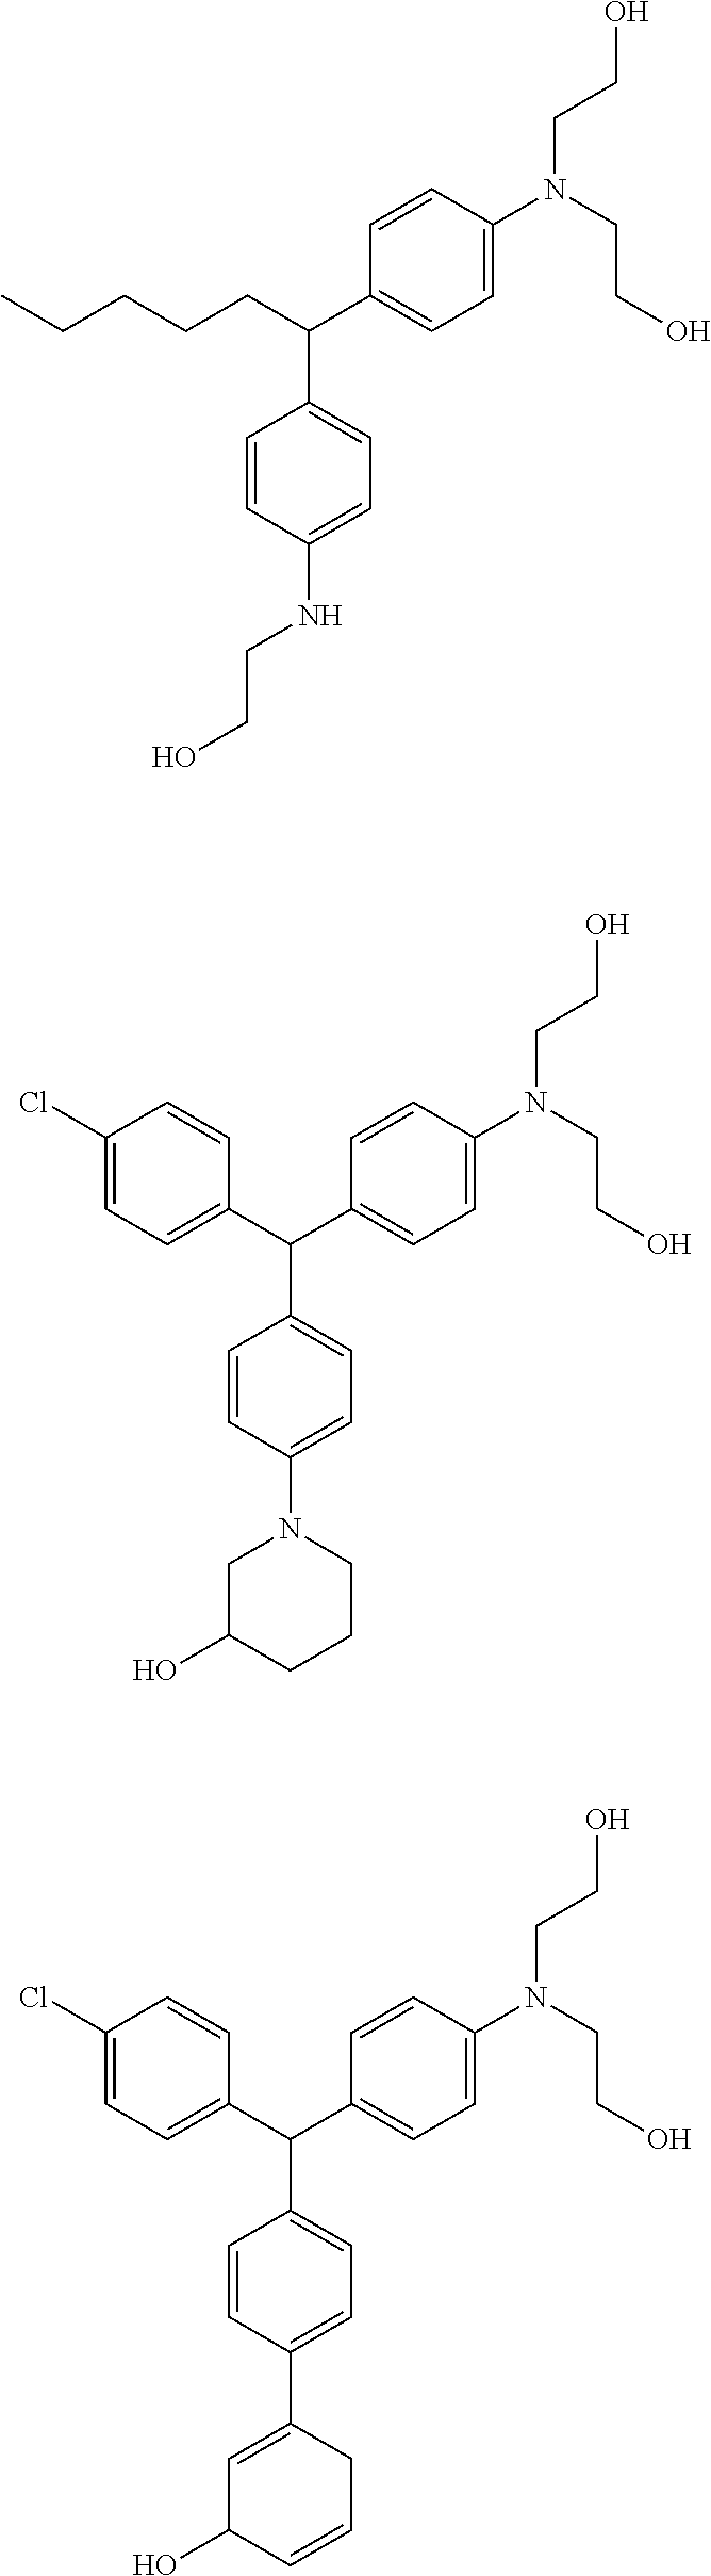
C(C1=CC=C(N(CCO)CCO)C=C1)(C1=CC=C(NCCO)C=C1)CCCCC.C1(Cl)=CC=C(C(C2=CC=C(N(CCO)CCO)C=C2)C2=CC=C(N3CC(O)CCC3)C=C2)C=C1.C1(Cl)=CC=C(C(C2=CC=C(N(CCO)CCO)C=C2)C2=CC=C(C3=CC(O)C=CC3)C=C2)C=C1
